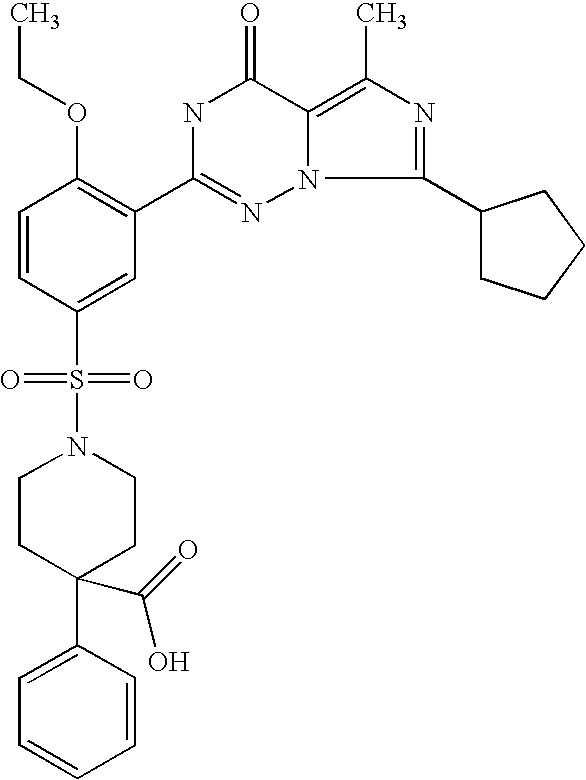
C1=CC(S(=O)(=O)N2CCC(C3=CC=CC=C3)(C(O)=O)CC2)=CC(C2=NN3C(=C(C)N=C3C3CCCC3)C(=O)N2)=C1OCC
